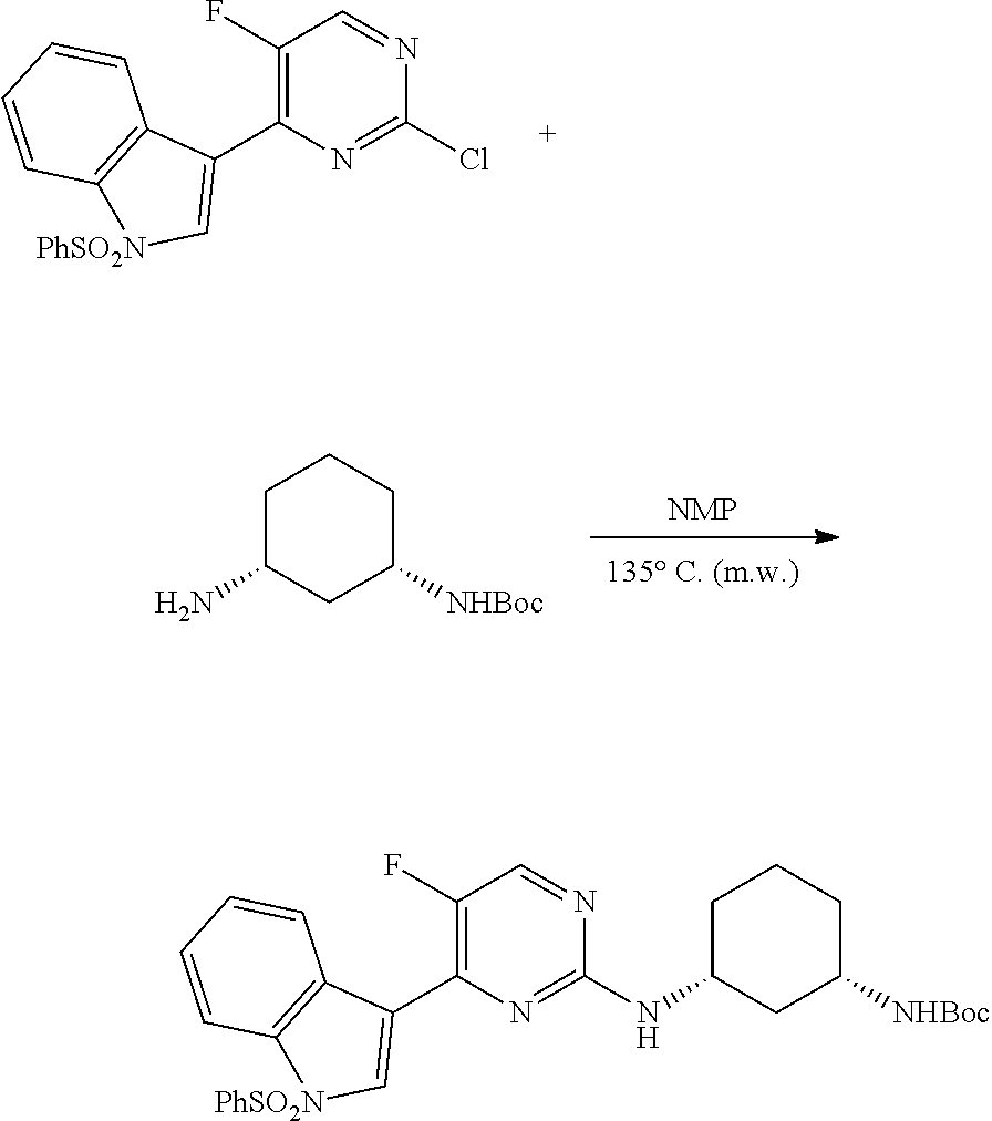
C1(F)=C(C2=C[PhSO2N]C3=C2C=CC=C3)N=C(Cl)N=C1.[NMP].C1C(N)CC([NHBoc])CC1.C1(F)=C(C2=C[PhSO2N]C3=C2C=CC=C3)N=C(NC2CCCC([NHBoc])C2)N=C1
